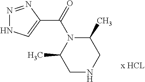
N1=NC(C(=O)N2C(C)CNCC2C)=CN1
